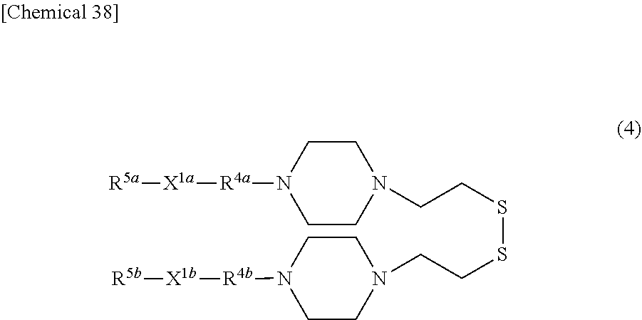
[R5a][X1a][R4a]N1CCN(CCSSCCN2CCN([R4b][X1b][R5b])CC2)CC1
